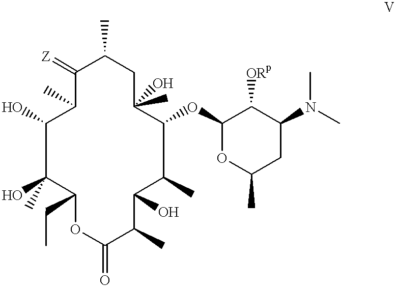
C1(=[Z])C(C)C(O)C(O)(C)C(CC)OC(=O)C(C)C(O)C(C)C(OC2OC(C)CC(N(C)C)C2[ORp])C(C)(O)CC1C
